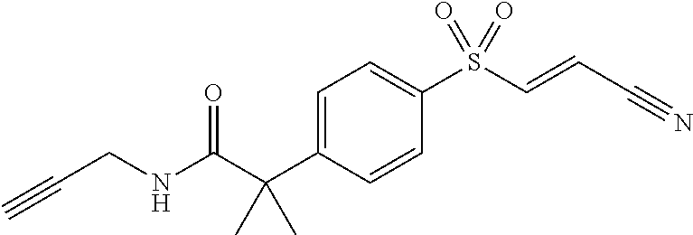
C(NC(C(C1=CC=C(S(C=CC#N)(=O)=O)C=C1)(C)C)=O)C#C
